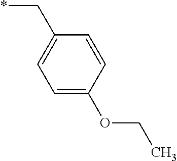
C(C1=CC=C(OCC)C=C1)*
